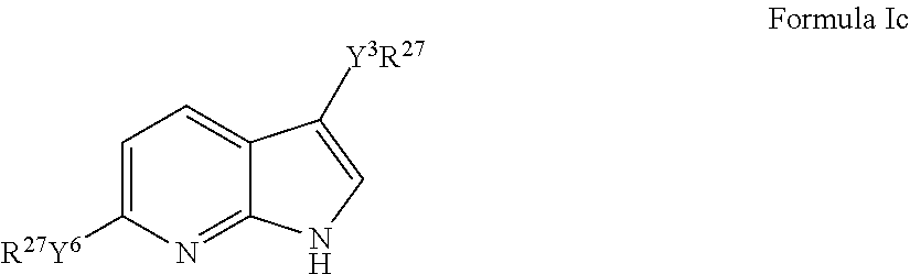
C1=C([R27Y6])N=C2C(=C1)C([Y3R27])=CN2
